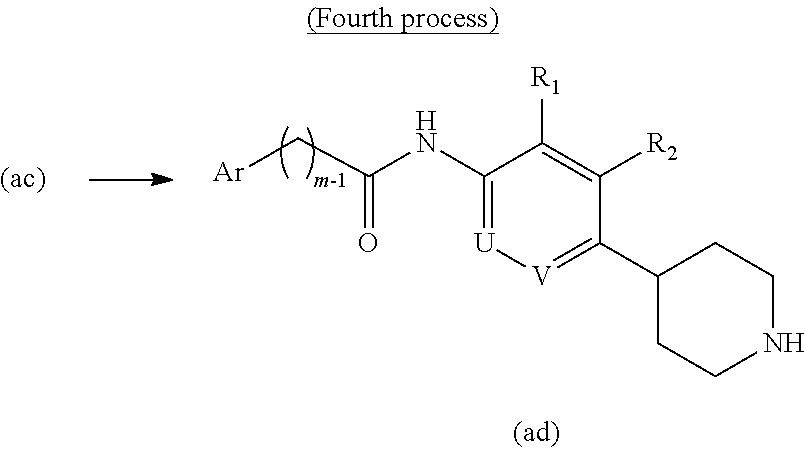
C1(NC(C[Ar])=O)=[U][V]=C(C2CCNCC2)C([R2])=C1[R1]
